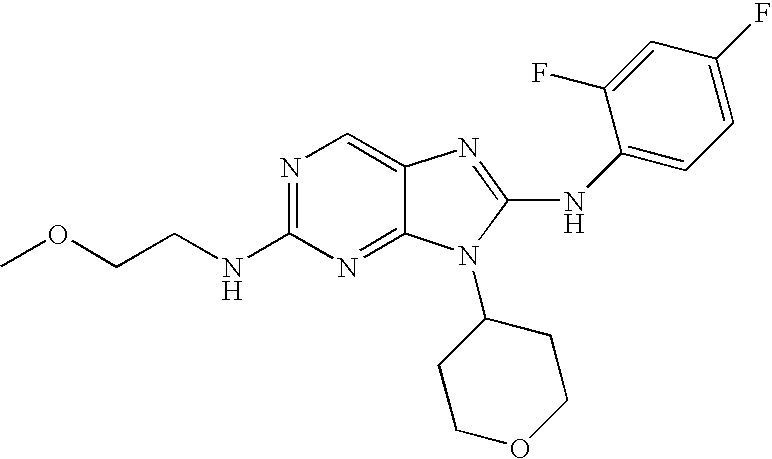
N1=C(NCCOC)N=C2C(=C1)N=C(NC1=CC=C(F)C=C1F)N2C1CCOCC1
